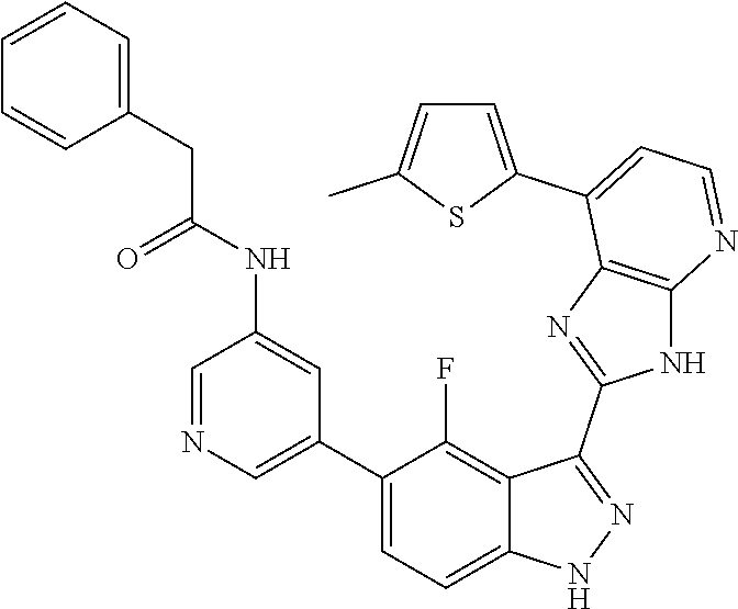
C1=NC=C(C2=CC=C3C(=C2F)C(C2=NC4=C(N2)N=CC=C4C2=CC=C(C)S2)=NN3)C=C1NC(CC1=CC=CC=C1)=O
